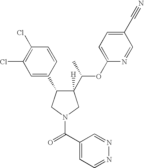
C1([H])(C(C)OC2=CC=C(C#N)C=N2)C(C2=CC(Cl)=C(Cl)C=C2)CN(C(C2=CC=NN=C2)=O)C1
